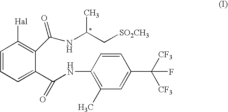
C1=CC(NC(C2=CC=CC([Hal])=C2C(=O)NC(C)C[SO2CH3])=O)=C(C)C=C1C([CF3])([CF3])F
